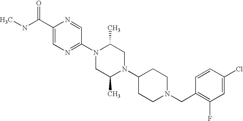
C1(C(NC)=O)=CN=C(N2CC(C)N(C3CCN(CC4=C(F)C=C(Cl)C=C4)CC3)CC2C)C=N1
